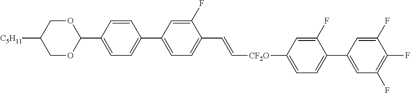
C1=CC(C2OCC([C5H11])CO2)=CC=C1C1=CC=C(C=C[CF2O]C2=CC=C(C3=CC(F)=C(F)C(F)=C3)C(F)=C2)C(F)=C1
